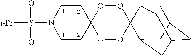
C1CN(S([i-Pr])(=O)=O)CCC12OOC1(OO2)C2CC3CC(CC1C3)C2
